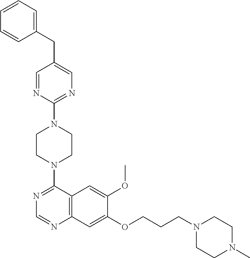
C12=C(C(N3CCN(C4=NC=C(CC5=CC=CC=C5)C=N4)CC3)=NC=N1)C=C(OC)C(OCCCN1CCN(C)CC1)=C2
